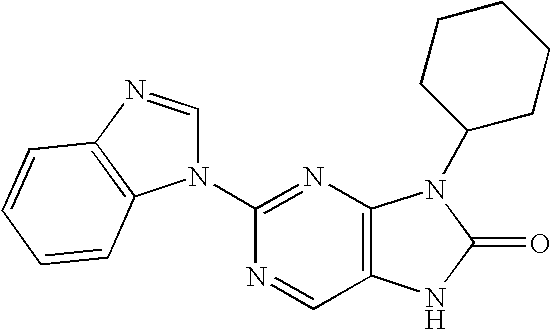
C12=C(N=C(N3C=NC4=C3C=CC=C4)N=C1)N(C1CCCCC1)C(=O)N2
